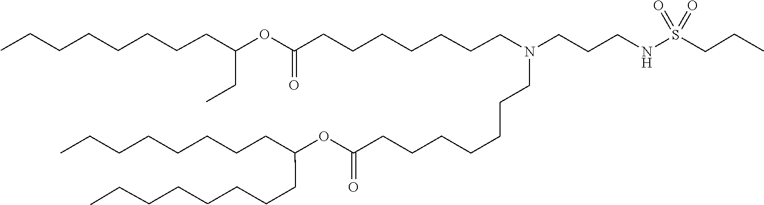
O(C(=O)CCCCCCCN(CCCNS(=O)(CCC)=O)CCCCCCCC(OC(CCCCCCCC)CC)=O)C(CCCCCCCC)CCCCCCCC
